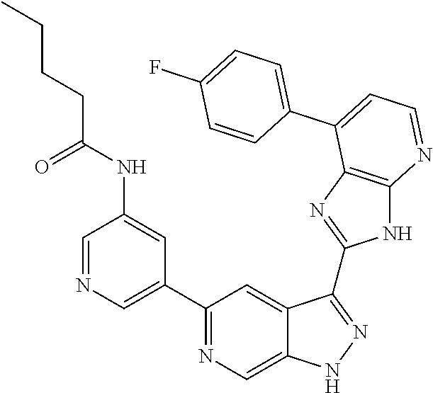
C1=NC=C(C2=NC=C3C(=C2)C(C2=NC4=C(N2)N=CC=C4C2=CC=C(F)C=C2)=NN3)C=C1NC(CCCC)=O
